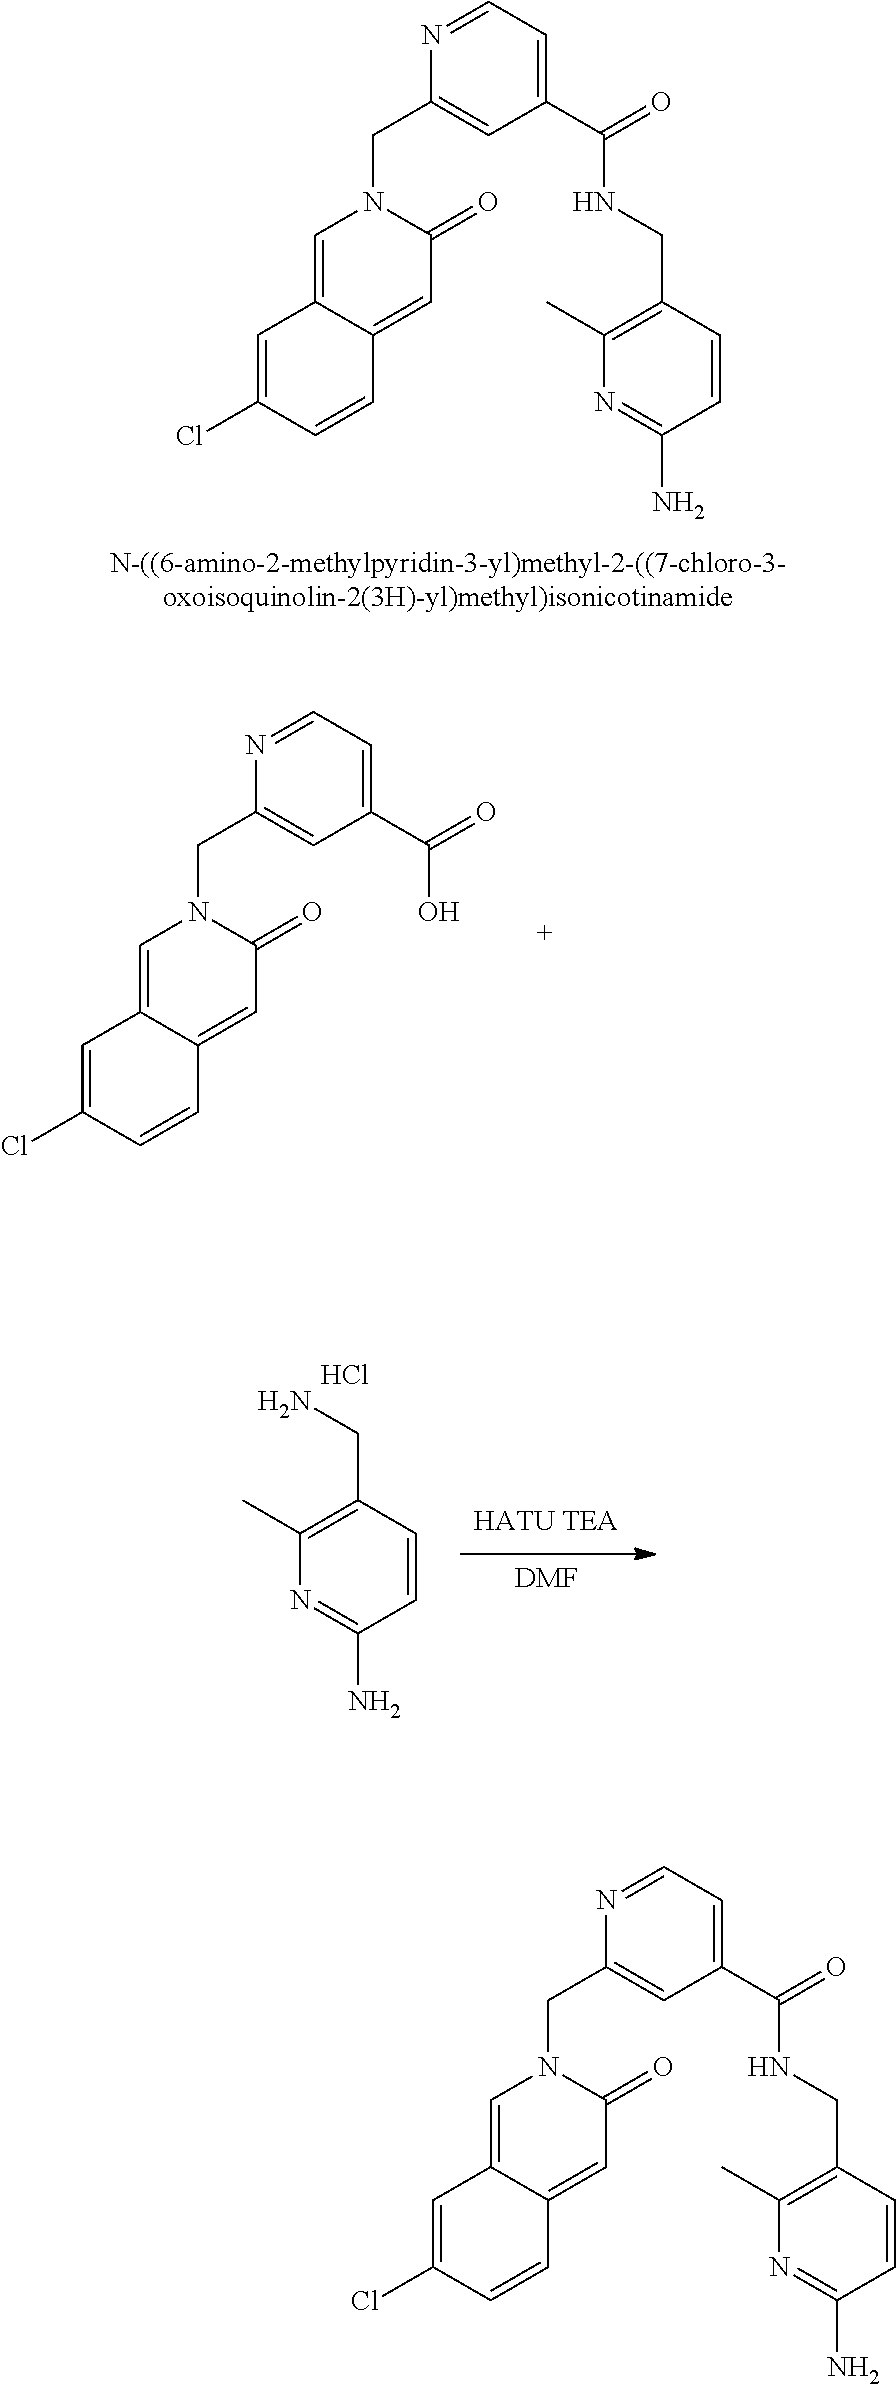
C1=C2C(=CC(=O)N1CC1=CC(C(=O)NCC3=C(C)N=C(N)C=C3)=CC=N1)C=CC(Cl)=C2.C(C1=CC(C(=O)O)=CC=N1)N1C=C2C(=CC1=O)C=CC(Cl)=C2.[DMF].C(C1=C(C)N=C(N)C=C1)N.Cl.C1=C2C(=CC(=O)N1CC1=CC(C(=O)NCC3=C(C)N=C(N)C=C3)=CC=N1)C=CC(Cl)=C2
